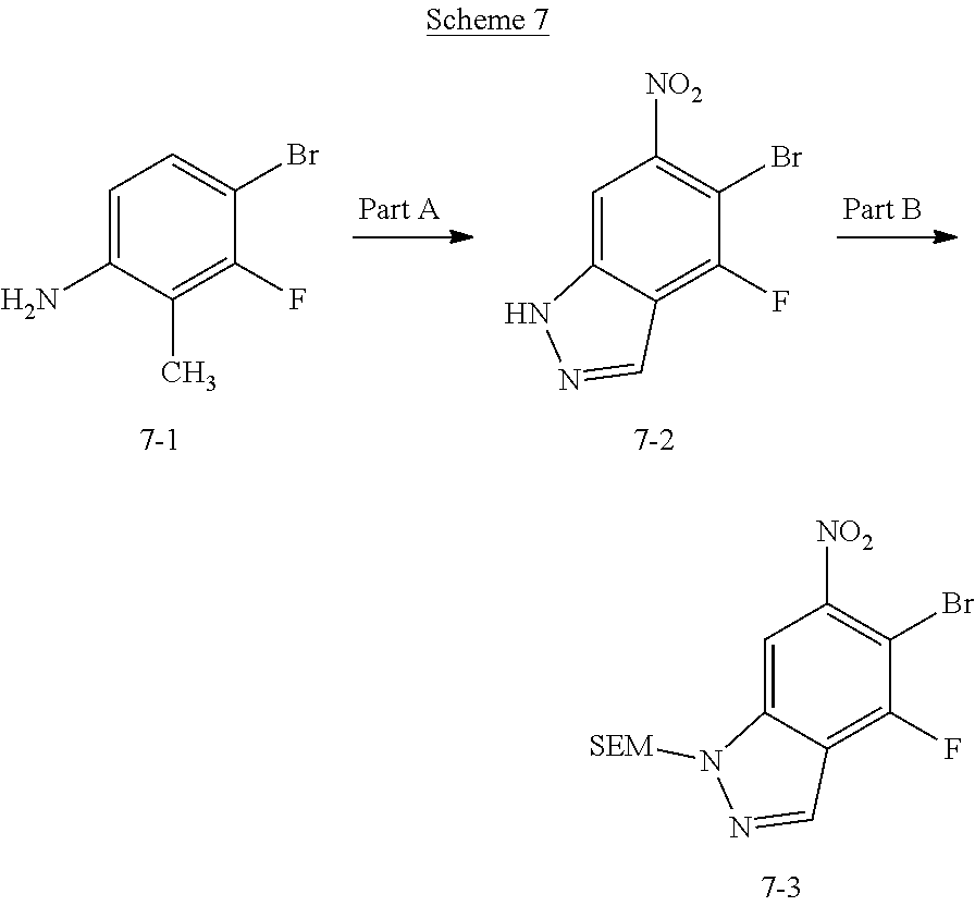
C1=C2C(=C(F)C(Br)=C1[NO2])C=NN2[SEM].C1=C(N)C(C)=C(F)C(Br)=C1.C1=C2C(=C(F)C(Br)=C1[NO2])C=NN2
